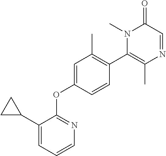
C1=C(OC2=NC=CC=C2C2CC2)C=CC(C2=C(C)N=CC(=O)N2C)=C1C
